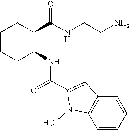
C1CCC(NC(C2=CC3=C(N2C)C=CC=C3)=O)C(C(NCCN)=O)C1
